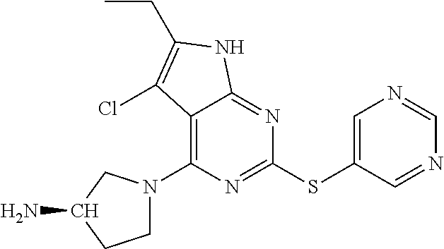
NC1CCN(C2=C3C(=NC(SC4=CN=CN=C4)=N2)NC(CC)=C3Cl)C1
